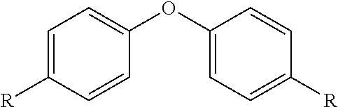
C1=C([R])C=CC(OC2=CC=C([R])C=C2)=C1
